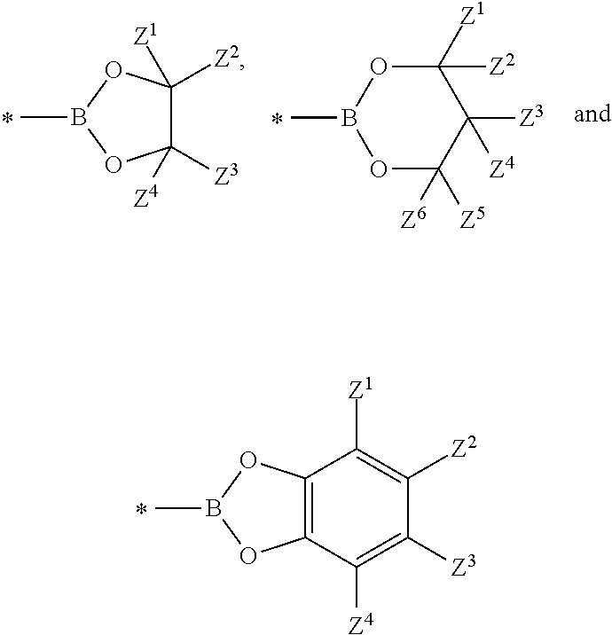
CB1OC([Z5])([Z6])C([Z3])([Z4])C([Z1])([Z2])O1.C1([Z3])([Z4])C([Z2])([Z1])OB(C)O1.C12=C(OB(C)O1)C([Z1])=C([Z2])C([Z3])=C2[Z4]
